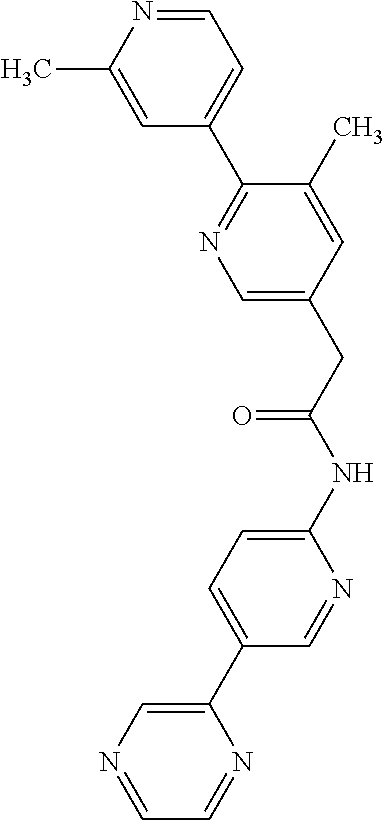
CC1=CC(C2=NC=C(CC(=O)NC3=CC=C(C4=CN=CC=N4)C=N3)C=C2C)=CC=N1
